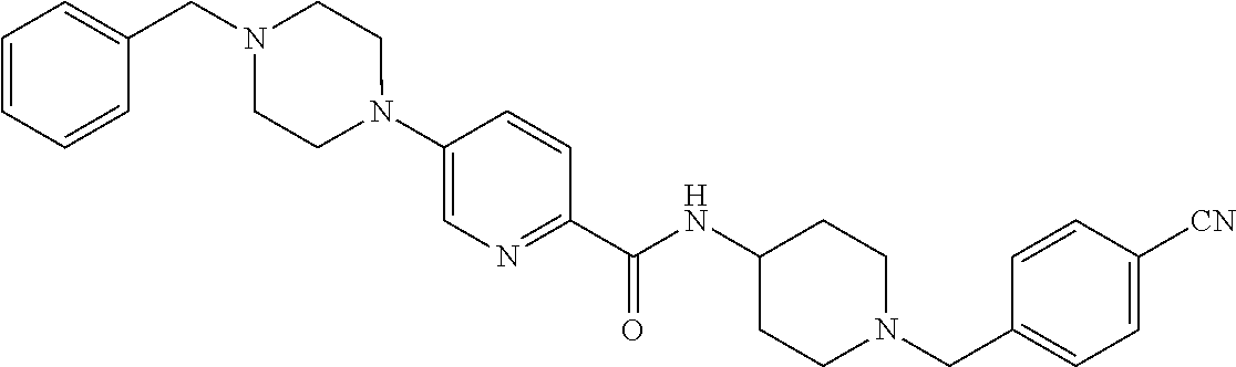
N(C(C1=NC=C(N2CCN(CC3=CC=CC=C3)CC2)C=C1)=O)C1CCN(CC2=CC=C([CN])C=C2)CC1
